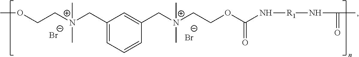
[Br-].[Br-].O(CC[N+](CC1=CC=CC(C[N+](CCOC(=O)N[R1]NC(=O)C)(C)C)=C1)(C)C)C
